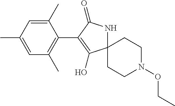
C1(C)=CC(C)=CC(C)=C1C1=C(O)C2(NC1=O)CCN(OCC)CC2
